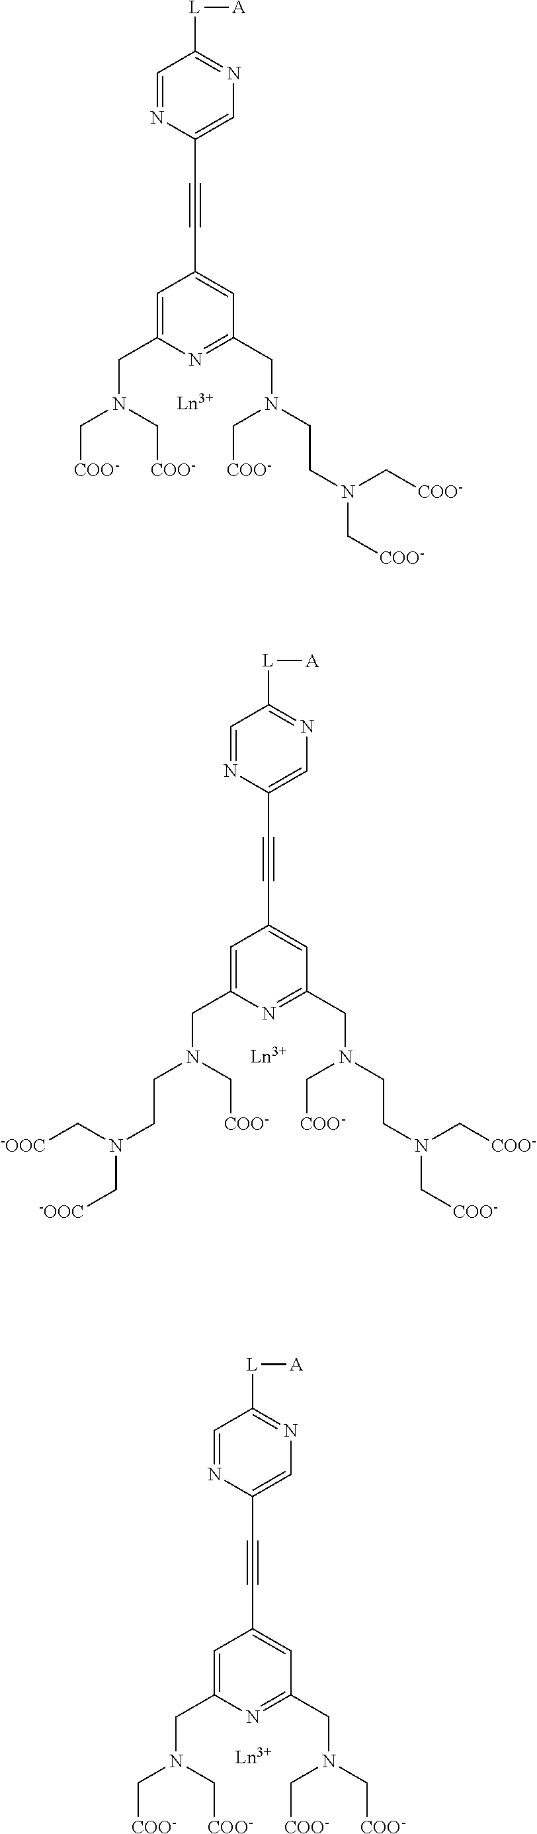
C1=NC(C#CC2=CC(CN(CCN(C[COO-])C[COO-])C[COO-])=NC(CN(CCN(C[-OOC])C[-OOC])C[COO-])=C2)=CN=C1[L][A].C1=NC(C#CC2=CC(CN(C[COO-])C[COO-])=NC(CN(C[COO-])C[COO-])=C2)=CN=C1[L][A].C1=NC(C#CC2=CC(CN(CCN(C[COO-])C[COO-])C[COO-])=NC(CN(C[COO-])C[COO-])=C2)=CN=C1[L][A]
